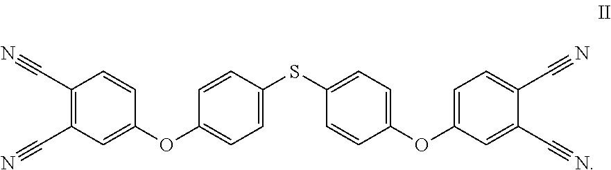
C(C1=C(C#N)C=CC(OC2=CC=C(SC3=CC=C(OC4=CC=C(C#N)C(C#N)=C4)C=C3)C=C2)=C1)#N
